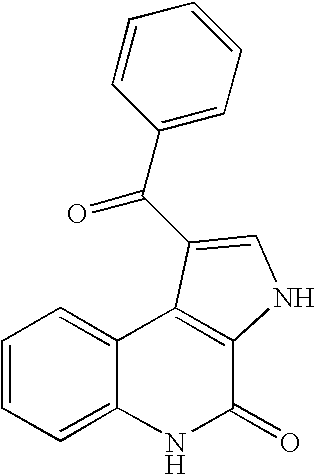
C1=CC=C2C(=C1)C1=C(C(=O)N2)NC=C1C(C1=CC=CC=C1)=O
